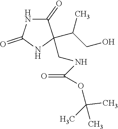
N1C(=O)C(C(CO)C)(CNC(OC(C)(C)C)=O)NC1=O
